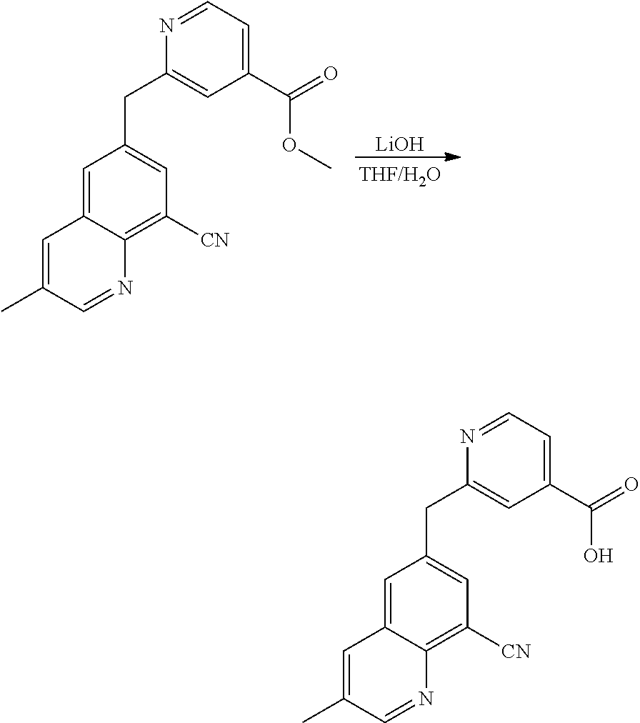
[LiOH].C1=C(C)C=NC2=C([CN])C=C(CC3=CC(C(=O)OC)=CC=N3)C=C12.C1=C(C)C=NC2=C([CN])C=C(CC3=CC(C(=O)O)=CC=N3)C=C12
